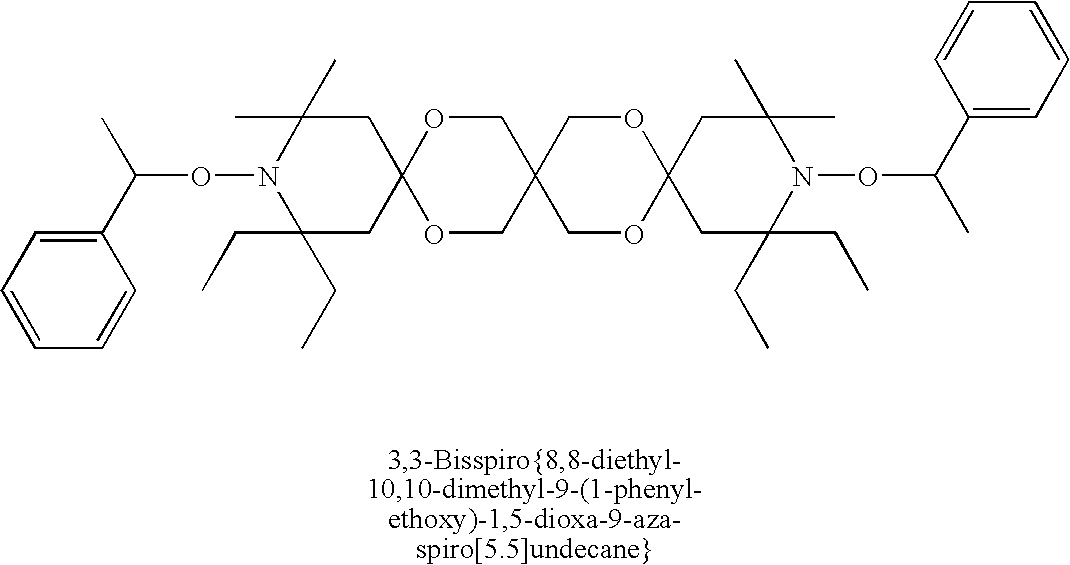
C12(CC(C)(C)N(OC(C)C3=CC=CC=C3)C(CC)(CC)C1)OCC1(CO2)COC2(OC1)CC(C)(C)N(OC(C1=CC=CC=C1)C)C(CC)(CC)C2
